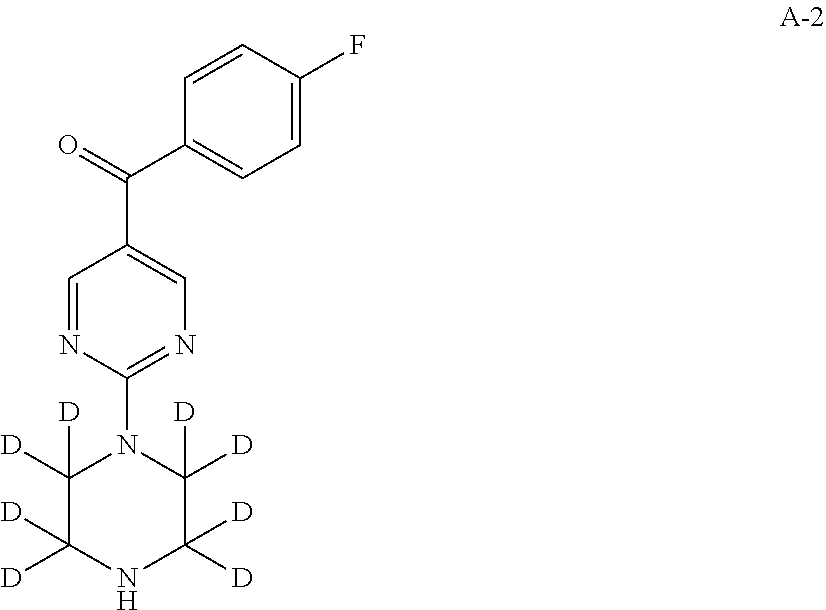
C1=CC(F)=CC=C1C(C1=CN=C(N2C([D])([D])C([D])([D])NC([D])([D])C2([D])[D])N=C1)=O
